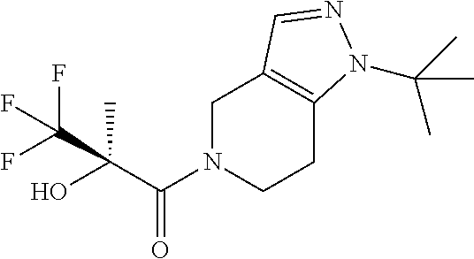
C1N(C(C(O)(C)C(F)(F)F)=O)CCC2=C1C=NN2C(C)(C)C
